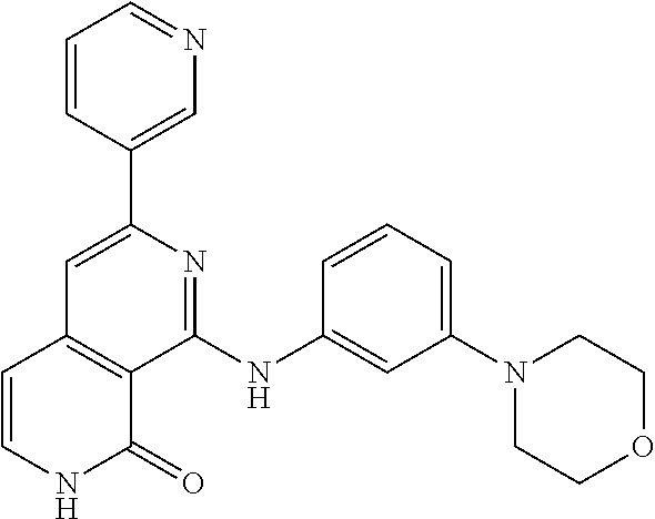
C1(C2=CC3=C(C(NC4=CC(N5CCOCC5)=CC=C4)=N2)C(=O)NC=C3)=CN=CC=C1
